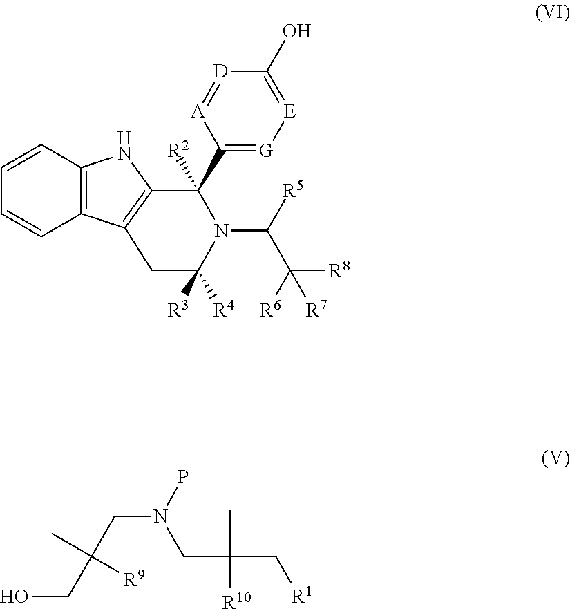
C(C(CN(P)CC(C[R1])(C)[R10])([R9])C)O.C12=C(C=CC=C1)NC1=C2CC([R4])([R3])N(C([R5])C([R6])([R8])[R7])C1(C1=[G][E]=C(O)[D]=[A]1)[R2]
